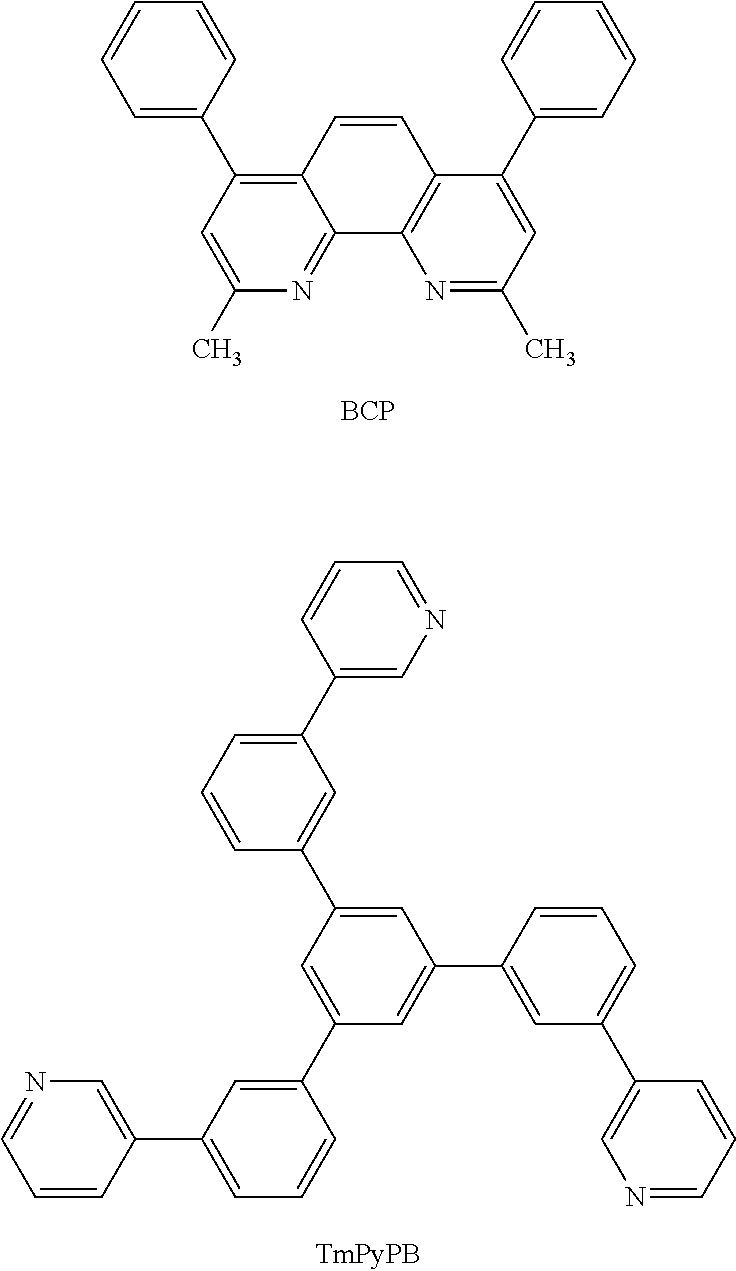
C1=C(C2=C3C(=NC(C)=C2)C2=C(C=C3)C(C3=CC=CC=C3)=CC(C)=N2)C=CC=C1.[BCP].C1(C2=CC=CC(C3=CC(C4=CC(C5=CN=CC=C5)=CC=C4)=CC(C4=CC(C5=CN=CC=C5)=CC=C4)=C3)=C2)=CN=CC=C1
